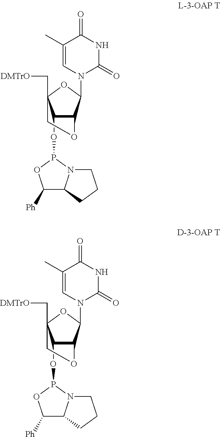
C1(C)=CN(C2OC3(C[DMTrO])C(OP4OC([Ph])C5N4CCC5)C2OC3)C(=O)NC1=O.C1(C)=CN(C2OC3(C[DMTrO])C(OP4OC([Ph])C5N4CCC5)C2OC3)C(=O)NC1=O
